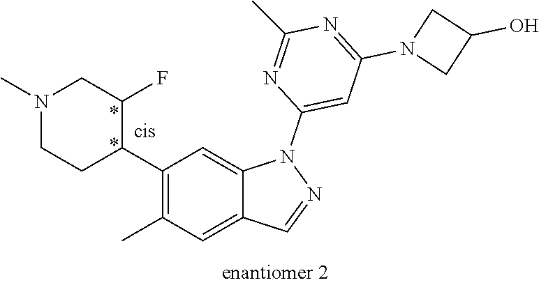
C1(C2C(F)CN(C)CC2)=C(C)C=C2C(=C1)N(C1=CC(N3CC(O)C3)=NC(C)=N1)N=C2
